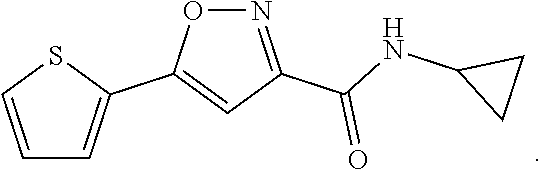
C1=CSC(C2=CC(C(=O)NC3CC3)=NO2)=C1
